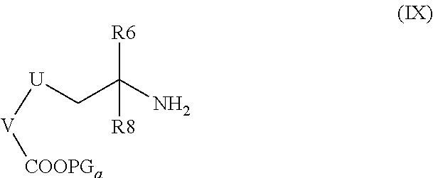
[U](CC(N)([R6])[R8])[V][COOPGa]
